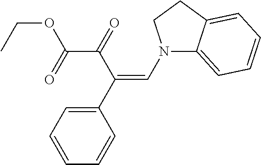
N1(C=C(C2=CC=CC=C2)C(=O)C(=O)OCC)C2=CC=CC=C2CC1
